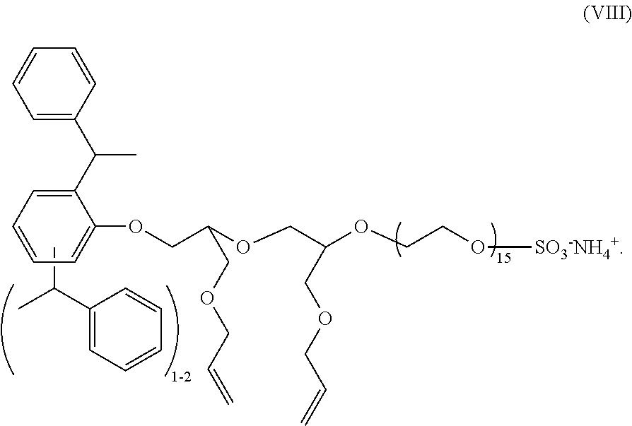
C1(C(C2=CC=CC=C2)C)=CC=CC=C1OCC(OCC(OCCO[SO3-NH4+])COCC=C)COCC=C.CC(C1=CC=CC=C1)C
